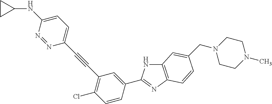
C12=C(N=C(C3=CC(C#CC4=CC=C(NC5CC5)N=N4)=C(Cl)C=C3)N1)C=CC(CN1CCN(C)CC1)=C2
